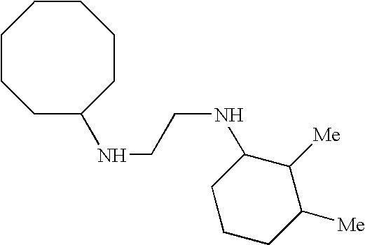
C1C(NCCNC2CCCC([Me])C2[Me])CCCCCC1
